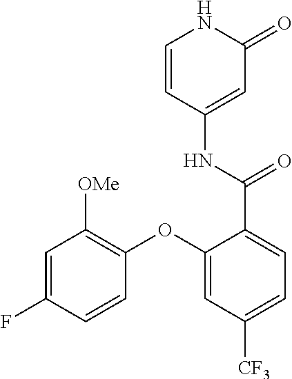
C1=CC(NC(=O)C2=CC=C([CF3])C=C2OC2=C([OMe])C=C(F)C=C2)=CC(=O)N1
